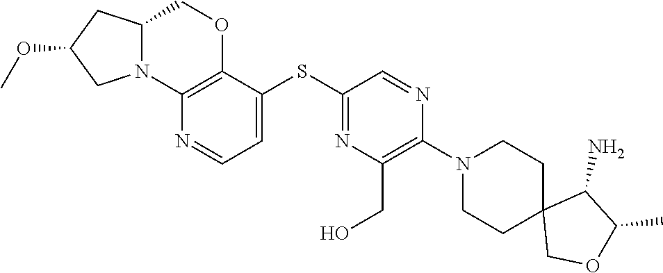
C12(COC(C)C1N)CCN(C1=C(CO)N=C(SC3=CC=NC4=C3OCC3CC(OC)CN34)C=N1)CC2
